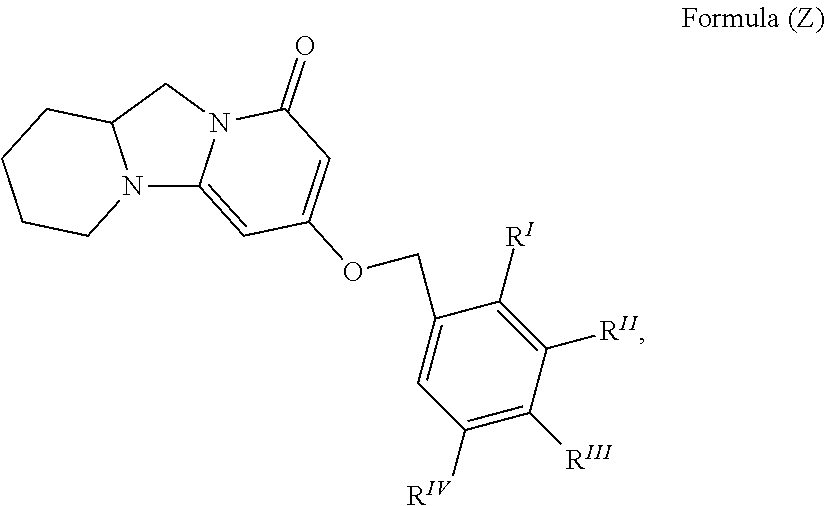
N12C3=CC(OCC4=CC([RIV])=C([RIII])C([RII])=C4[RI])=CC(=O)N3CC1CCCC2
